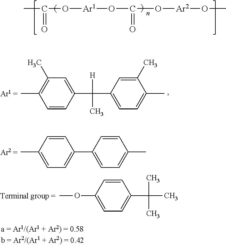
CC(O[Ar1]OC(O[Ar2]OC)=O)=O.C1=CC(C)=CC=C1C1=CC=C(C)C=C1.C1=CC(OC)=CC=C1C(C)(C)C.C1=CC(C(C2=CC=C(C)C(C)=C2)([H])C)=CC(C)=C1C
